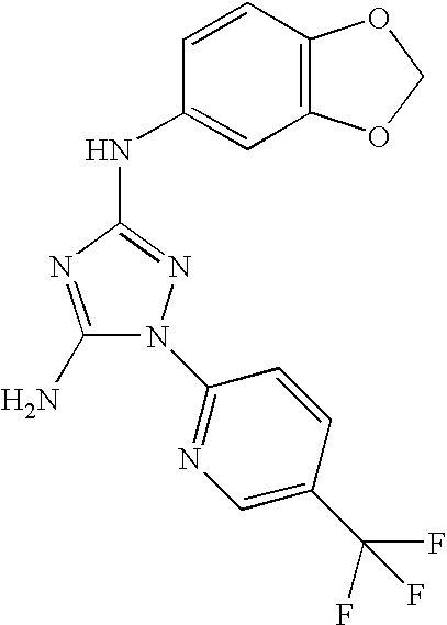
C1(N)=NC(NC2=CC3=C(C=C2)OCO3)=NN1C1=NC=C(C(F)(F)F)C=C1
